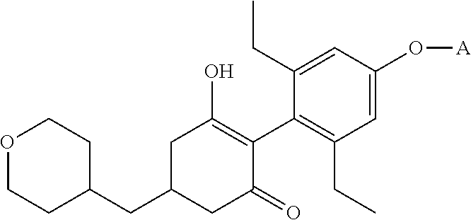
C1(CC2CCOCC2)CC(=O)C(C2=C(CC)C=C(O[A])C=C2CC)=C(O)C1
